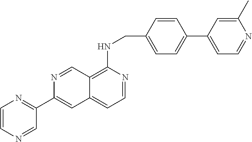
C12=C(NCC3=CC=C(C4=CC=NC(C)=C4)C=C3)N=CC=C1C=C(C1=NC=CN=C1)N=C2
